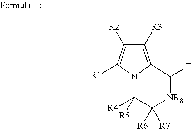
C1([R3])=C2N(C([R1])=C1[R2])C([R4])([R5])C([R6])([R7])[NR8]C2[T]
